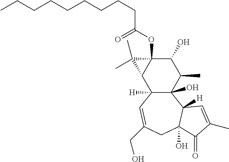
C1(O)C2(OC(=O)CCCCCCCCC)C(C3([H])C(O)(C1C)C1([H])C(O)(CC(CO)=C3)C(=O)C(C)=C1)C2(C)C
